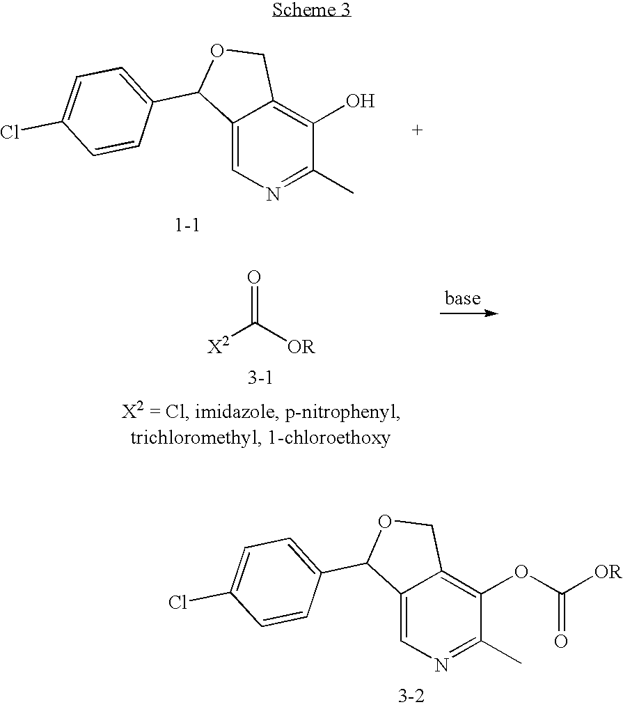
C12=CN=C(C)C(O)=C1COC2C1=CC=C(Cl)C=C1.C12=CN=C(C)C(OC(=O)[OR])=C1COC2C1=CC=C(Cl)C=C1.[X2]C(=O)[OR]
